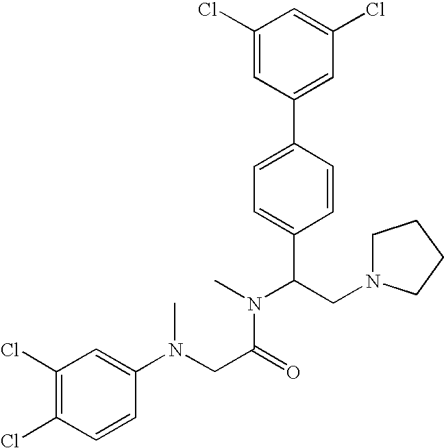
C1(Cl)=CC(C2=CC=C(C(CN3CCCC3)N(C)C(CN(C3=CC(Cl)=C(Cl)C=C3)C)=O)C=C2)=CC(Cl)=C1
